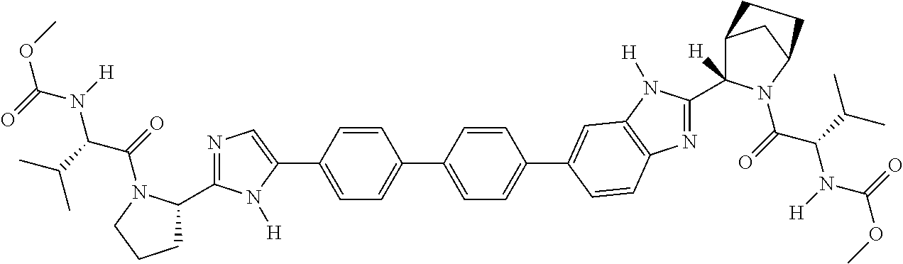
C1=C(C2=CC=C(C3=CN=C(C4CCCN4C(C(N(C(OC)=O)[H])C(C)C)=O)N3[H])C=C2)C=CC(C2=CC3=C(N=C(C4([H])C5CC(N4C(C(N(C(OC)=O)[H])C(C)C)=O)CC5)N3[H])C=C2)=C1
